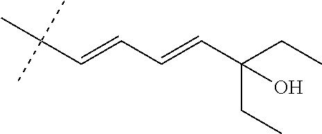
C(C=CC=CC(CC)(CC)O)(C)(C)C
